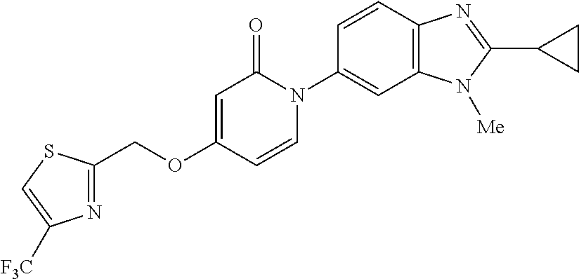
C(OC1=CC(=O)N(C2=CC3=C(C=C2)N=C(C2CC2)N3[Me])C=C1)C1=NC([F3C])=CS1
